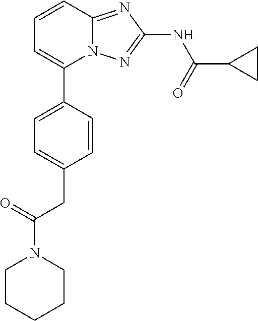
C1=CC2=NC(NC(=O)C3CC3)=NN2C(C2=CC=C(CC(=O)N3CCCCC3)C=C2)=C1
